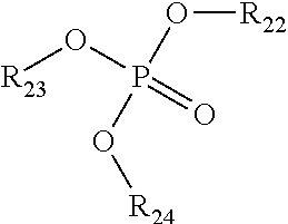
[R23]OP(O[R22])(O[R24])=O
